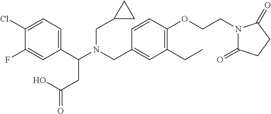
C1(C(N(CC2=CC(CC)=C(OCCN3C(=O)CCC3=O)C=C2)CC2CC2)CC(=O)O)=CC=C(Cl)C(F)=C1
